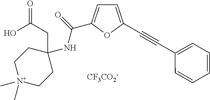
C1(NC(=O)C2=CC=C(C#CC3=CC=CC=C3)O2)(CC(O)=O)CC[N+](C)(C)CC1.[CF3CO2-]
